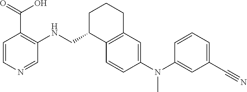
C1=CC(N(C2=CC(C#N)=CC=C2)C)=CC2=C1C(CNC1=C(C(O)=O)C=CN=C1)CCC2
